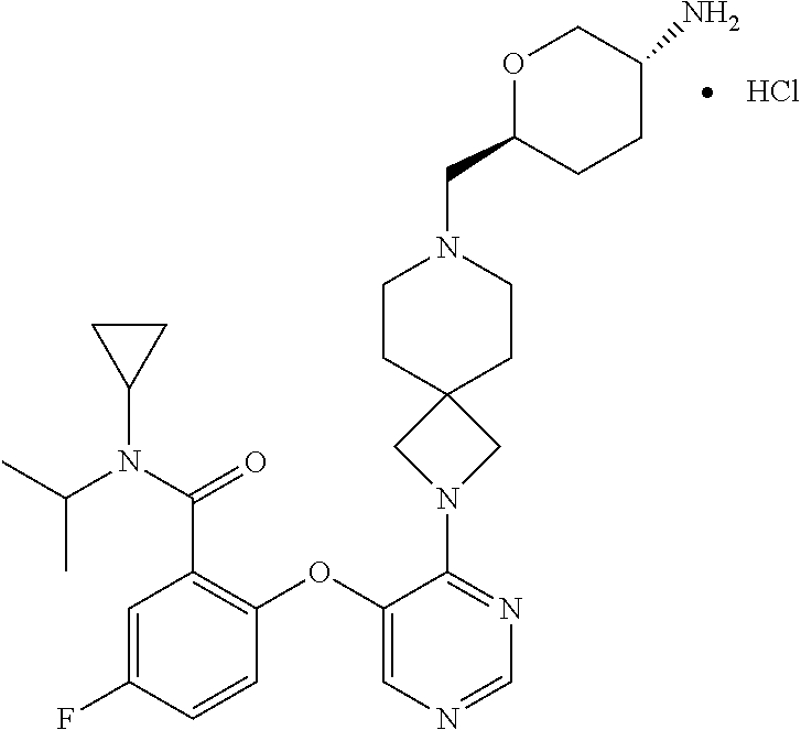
Cl.C1CC2(CCN1CC1CCC(N)CO1)CN(C1=NC=NC=C1OC1=C(C(=O)N(C(C)C)C3CC3)C=C(F)C=C1)C2
